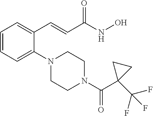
C1=CC=C(N2CCN(C(=O)C3(C(F)(F)F)CC3)CC2)C(C=CC(NO)=O)=C1
